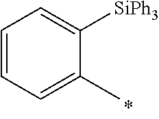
C1=C(C)C([SiPh3])=CC=C1
